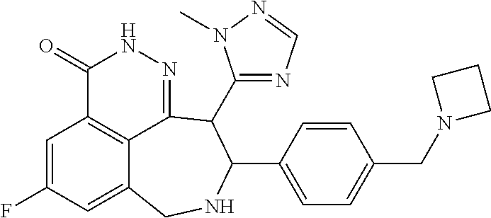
C1=C(F)C=C2C3=C1C(=O)NN=C3C(C1=NC=NN1C)C(C1=CC=C(CN3CCC3)C=C1)NC2
